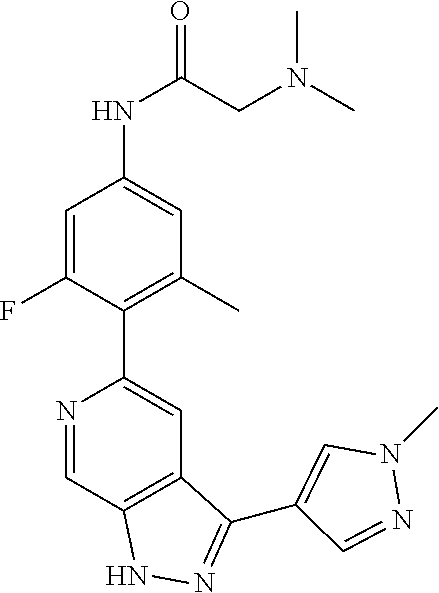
N1=CC2=C(C=C1C1=C(C)C=C(NC(=O)CN(C)C)C=C1F)C(C1=CN(C)N=C1)=NN2
